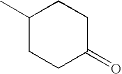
C1(C)CCC(=O)CC1
